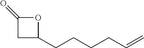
C(CCCC=C)C1CC(=O)O1
